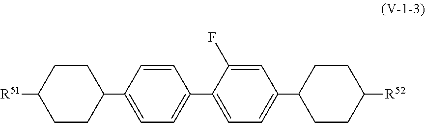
C1CC([R51])CCC1C1=CC=C(C2=CC=C(C3CCC([R52])CC3)C=C2F)C=C1
